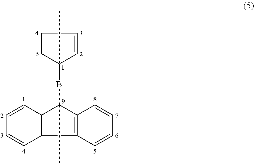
C1(BC2(C)C3=C(C4=C2C=CC=C4)C=CC=C3)(C)C=CC=C1
